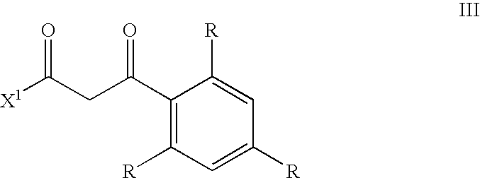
C1(C(CC([X1])=O)=O)=C([R])C=C([R])C=C1[R]
